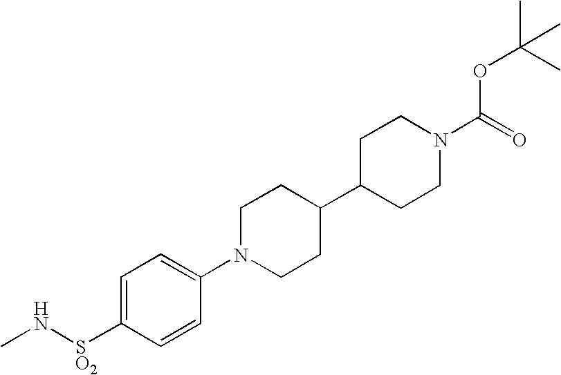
C1=C([SO2]NC)C=CC(N2CCC(C3CCN(C(=O)OC(C)(C)C)CC3)CC2)=C1
